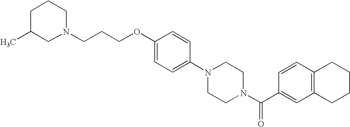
N1(CCCOC2=CC=C(N3CCN(C(C4=CC5=C(C=C4)CCCC5)=O)CC3)C=C2)CCCC(C)C1
